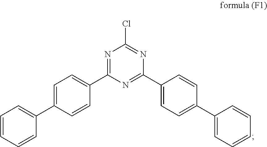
C1=CC=CC(C2=CC=C(C3=NC(Cl)=NC(C4=CC=C(C5=CC=CC=C5)C=C4)=N3)C=C2)=C1
